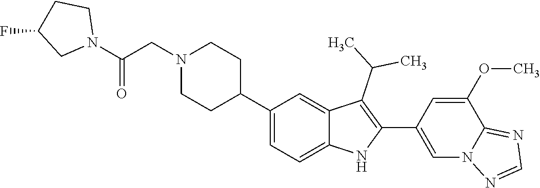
C1(C2CCN(CC(=O)N3CCC(F)C3)CC2)=CC=C2C(=C1)C(C(C)C)=C(C1=CN3C(=NC=N3)C(OC)=C1)N2
